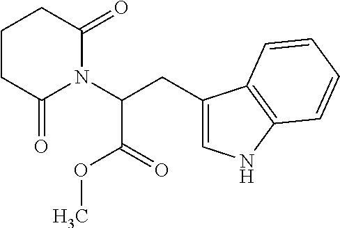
C1(CC(N2C(=O)CCCC2=O)C(=O)OC)=CNC2=C1C=CC=C2
